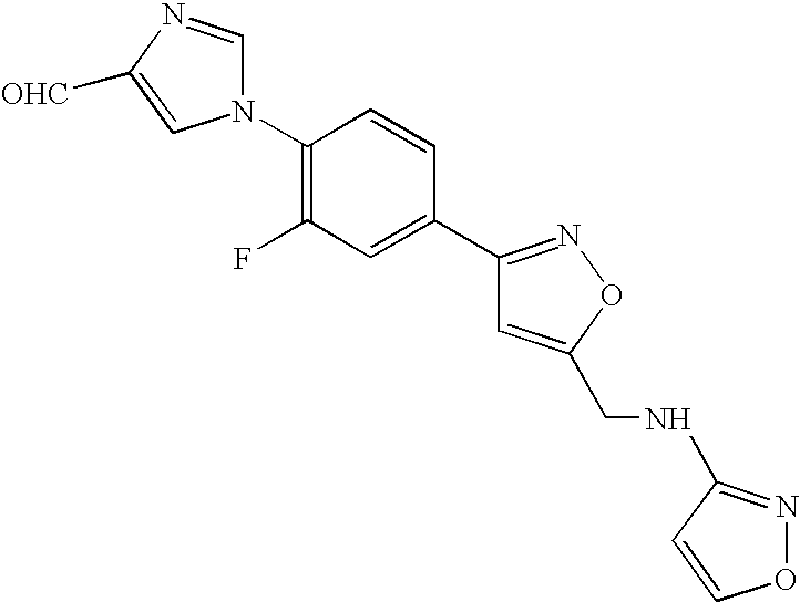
N1(C2=C(F)C=C(C3=NOC(CNC4=NOC=C4)=C3)C=C2)C=NC([OHC])=C1
